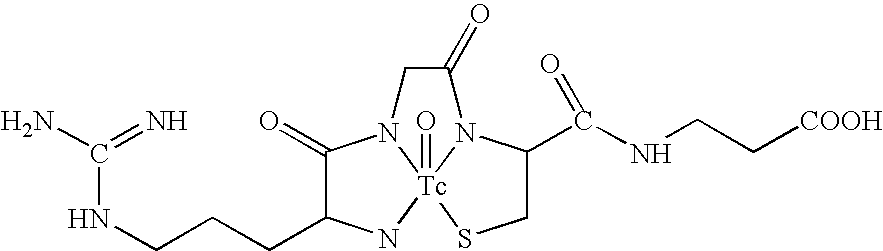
C1(=O)C(CCCNC(=N)N)N[Tc]23(=O)N1CC(=O)N2C(C(NCC[COOH])=O)CS3
